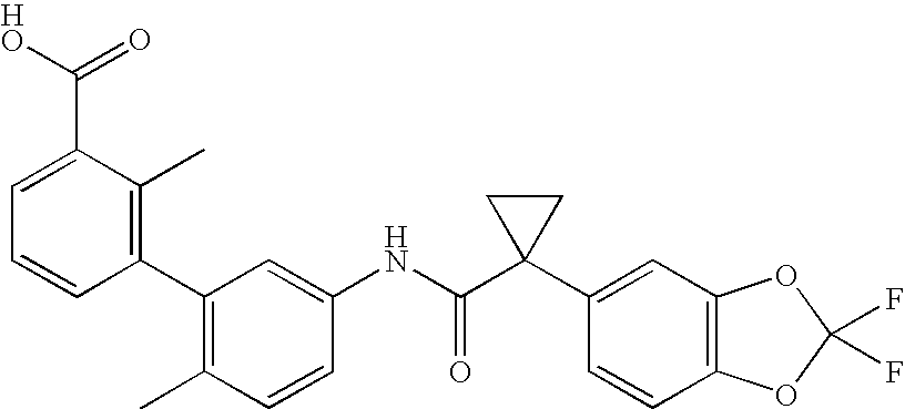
C1(C2=C(C)C(C(O)=O)=CC=C2)=C(C)C=CC(NC(C2(C3=CC4=C(C=C3)OC(F)(F)O4)CC2)=O)=C1
